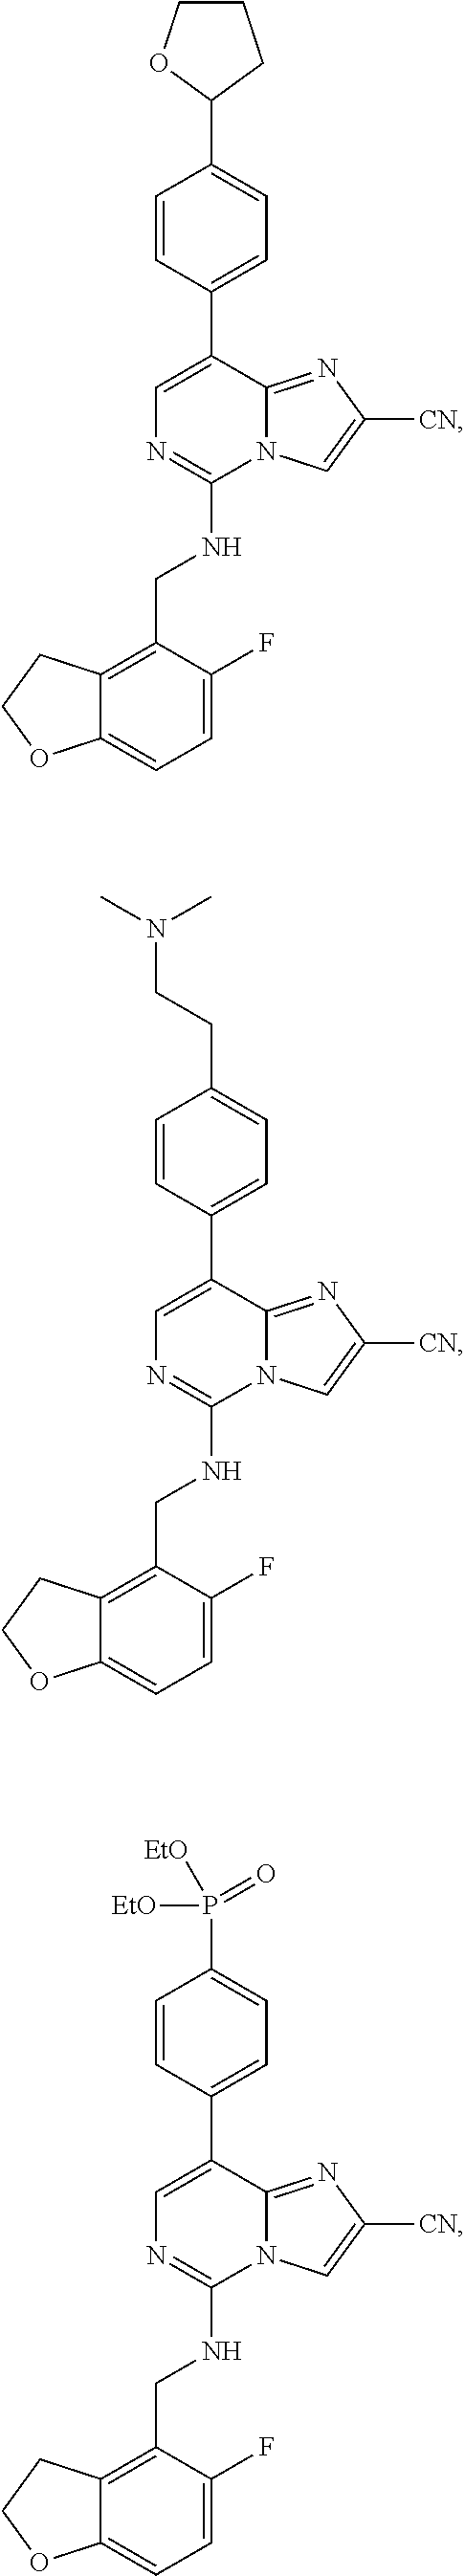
C1=C(F)C(CNC2=NC=C(C3=CC=C(C4CCCO4)C=C3)C3=NC([CN])=CN23)=C2C(=C1)OCC2.C1=C(F)C(CNC2=NC=C(C3=CC=C(CCN(C)C)C=C3)C3=NC([CN])=CN23)=C2C(=C1)OCC2.C1=C(F)C(CNC2=NC=C(C3=CC=C(P([EtO])(=O)[EtO])C=C3)C3=NC([CN])=CN23)=C2C(=C1)OCC2
